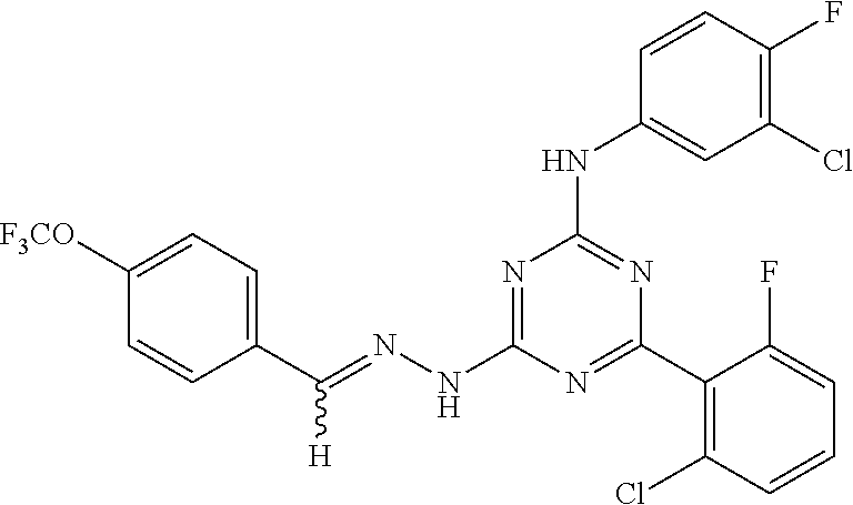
C1(C(=NNC2=NC(NC3=CC(Cl)=C(F)C=C3)=NC(C3=C(Cl)C=CC=C3F)=N2)[H])=CC=C([F3CO])C=C1
